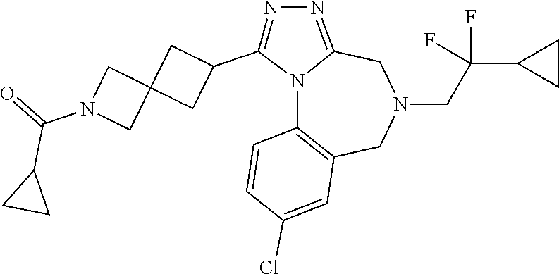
N12C3=C(CN(CC(C4CC4)(F)F)CC1=NN=C2C1CC2(C1)CN(C(=O)C1CC1)C2)C=C(Cl)C=C3
